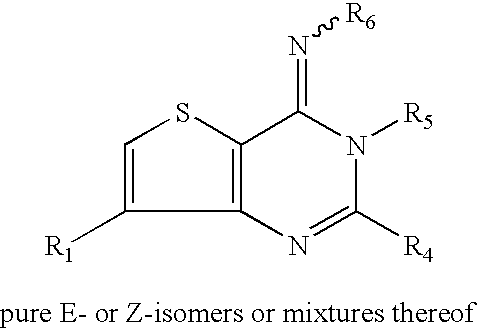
C1=C([R1])C2=C(S1)C(=N[R6])N([R5])C([R4])=N2
